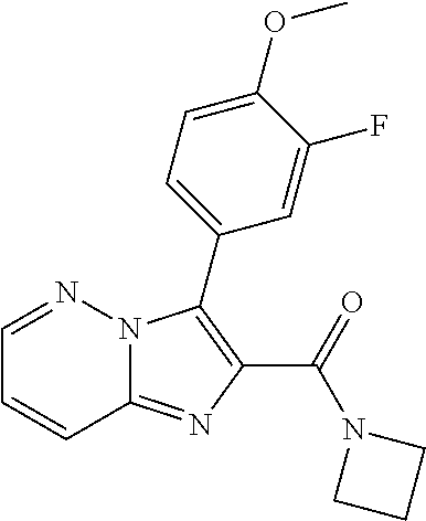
C12=NC(C(=O)N3CCC3)=C(C3=CC=C(OC)C(F)=C3)N1N=CC=C2
